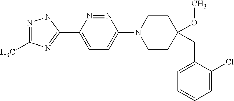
N1=C(C)N=C(C2=CC=C(N3CCC(OC)(CC4=CC=CC=C4Cl)CC3)N=N2)N1
